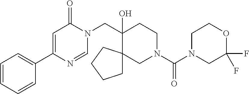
C1(C2=CC=CC=C2)=CC(=O)N(CC2(O)CCN(C(=O)N3CC(F)(F)OCC3)CC23CCCC3)C=N1
